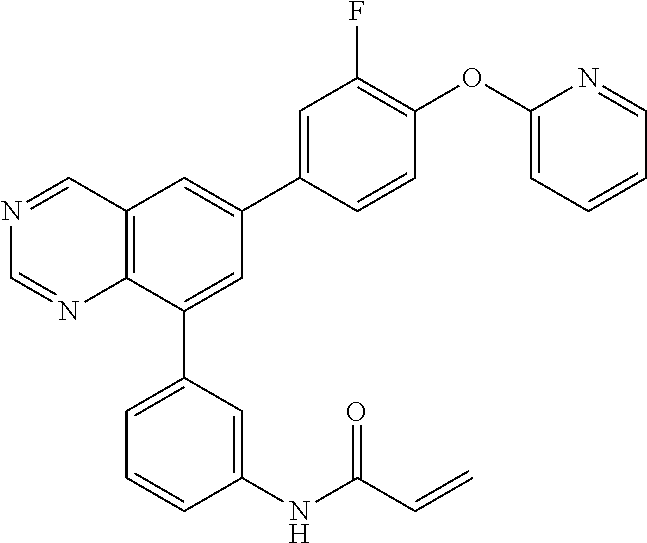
N1=CC2=C(N=C1)C(C1=CC=CC(NC(C=C)=O)=C1)=CC(C1=CC(F)=C(OC3=CC=CC=N3)C=C1)=C2
